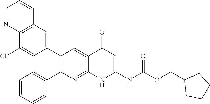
C12=C(C=C(C3=C(C4=CC=CC=C4)N=C4C(=C3)C(=O)C=C(NC(OCC3CCCC3)=O)N4)C=C1Cl)C=CC=N2
